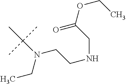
C(N(CC)C(C)(C)C)CNCC(OCC)=O
